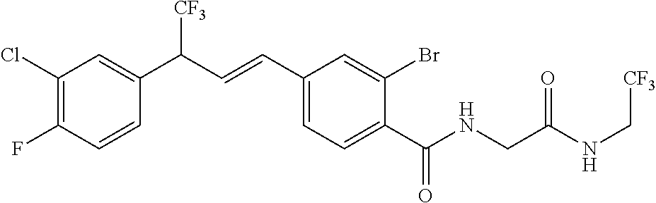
C1=CC(C(C=CC2=CC=C(C(NCC(NC[CF3])=O)=O)C(Br)=C2)[CF3])=CC(Cl)=C1F
